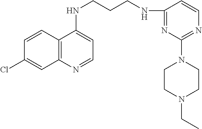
C1=CC2=C(C=C1Cl)N=CC=C2NCCCNC1=NC(N2CCN(CC)CC2)=NC=C1
